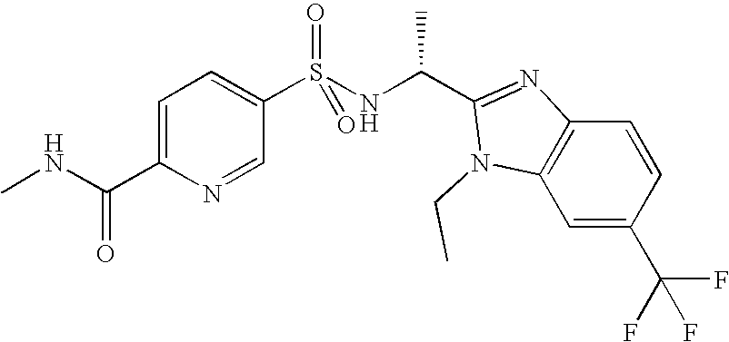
C1=C(C(NC)=O)N=CC(S(NC(C2=NC3=C(C=C(C(F)(F)F)C=C3)N2CC)C)(=O)=O)=C1
